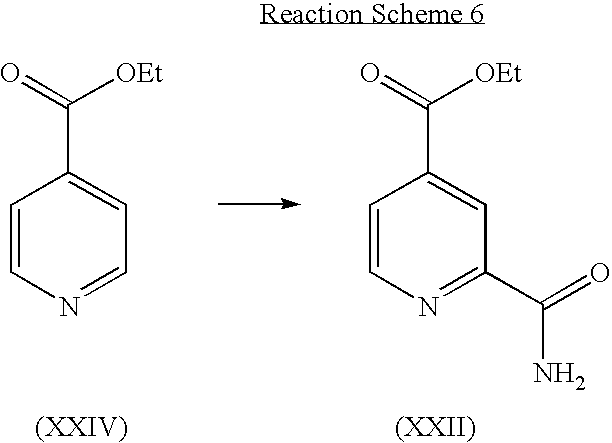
C1=CN=CC=C1C(=O)[OEt].C1=CN=C(C(=O)N)C=C1C(=O)[OEt]
